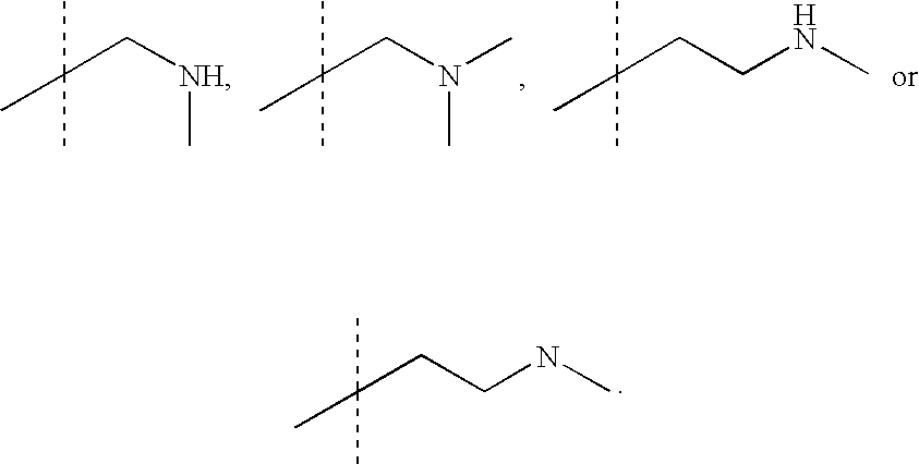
C(CCNC)(C)(C)C.C(C[NH]C)(C)(C)C.C(CN(C)C)(C)(C)C.C(CCNC)(C)(C)C
